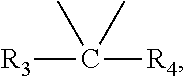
[R3]C([R4])(C)C
